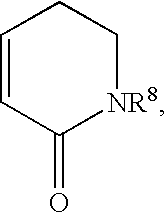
C1=CC(=O)[NR8]CC1
